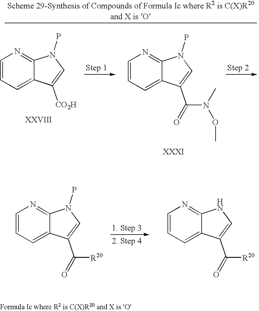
C1=CC=C2C(=N1)N(P)C=C2C([R20])=O.C1=CC=C2C(=N1)NC=C2C([R20])=O.C1=CC=C2C(=N1)N(P)C=C2C(N(OC)C)=O.C1=CC=C2C(=N1)N(P)C=C2[CO2H]
